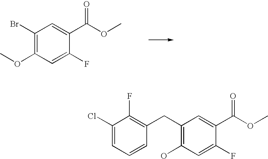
C1(Br)=C(OC)C=C(F)C(C(OC)=O)=C1.C1(CC2=C(F)C(Cl)=CC=C2)=C(O)C=C(F)C(C(OC)=O)=C1
